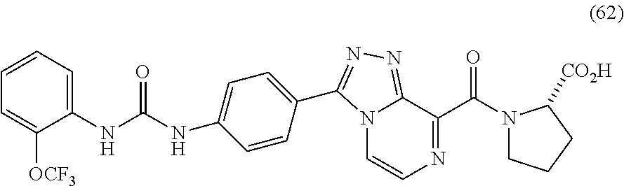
C1(NC(NC2=CC=C(C3=NN=C4N3C=CN=C4C(=O)N3CCCC3[CO2H])C=C2)=O)=CC=CC=C1[OCF3]
